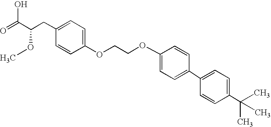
C1=C(OCCOC2=CC=C(C3=CC=C(C(C)(C)C)C=C3)C=C2)C=CC(CC(C(=O)O)OC)=C1
